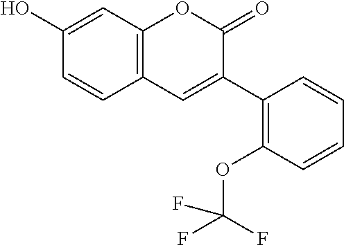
C1(O)=CC2=C(C=C1)C=C(C1=C(OC(F)(F)F)C=CC=C1)C(=O)O2
